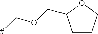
[#]COCC1CCCO1
